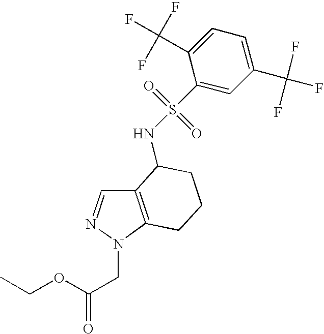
C12=C(N(CC(=O)OCC)N=C1)CCCC2NS(=O)(=O)C1=CC(C(F)(F)F)=CC=C1C(F)(F)F
